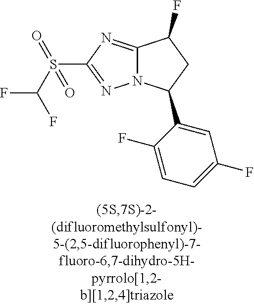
C12=NC(S(C(F)F)(=O)=O)=NN1C(C1=CC(F)=CC=C1F)CC2F
